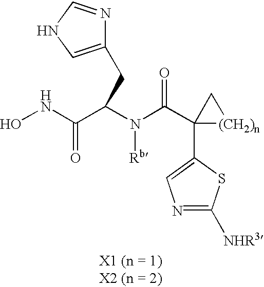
ONC(C(N(C(C1(C2=CN=C([NHR3])S2)[(CH2)n]C1)=O)[Rb])CC1=CNC=N1)=O
